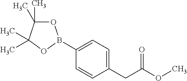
C1(CC(OC)=O)=CC=C(B2OC(C)(C)C(C)(C)O2)C=C1
